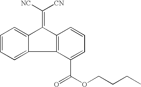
C1=CC=C2C(=C1)C(=C([NC])[CN])C1=C2C(C(OCCCC)=O)=CC=C1
